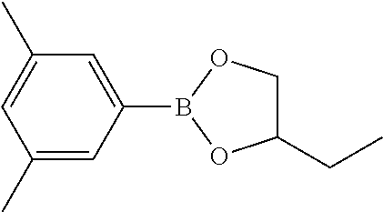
C1=C(B2OC(CC)CO2)C=C(C)C=C1C
